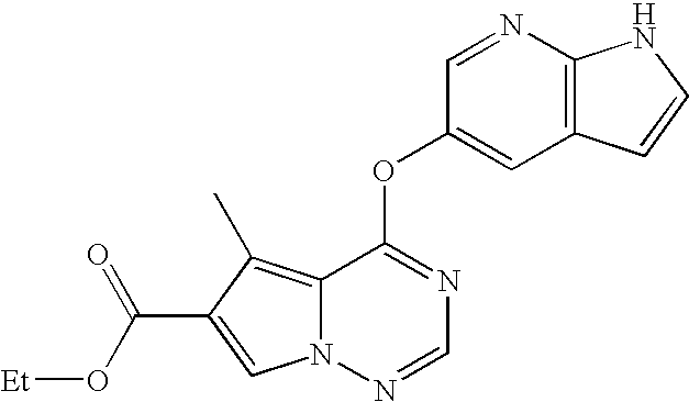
C1=NC2=C(C=C1OC1=NC=NN3C1=C(C)C(C(O[Et])=O)=C3)C=CN2
